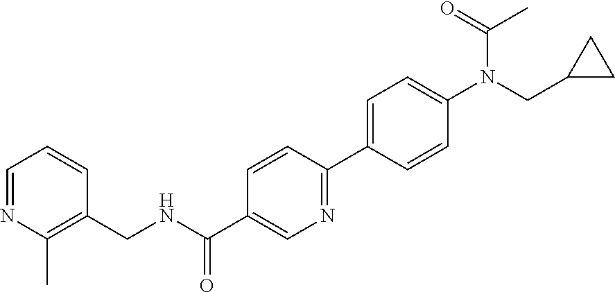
N1=CC=CC(CNC(C2=CN=C(C3=CC=C(N(C(=O)C)CC4CC4)C=C3)C=C2)=O)=C1C
